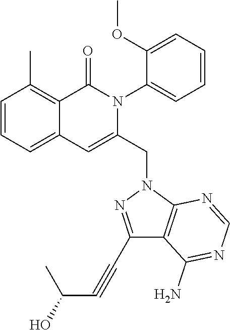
C1=CC=C2C(=C1C)C(=O)N(C1=CC=CC=C1OC)C(CN1C3=C(C(N)=NC=N3)C(C#CC(O)C)=N1)=C2
